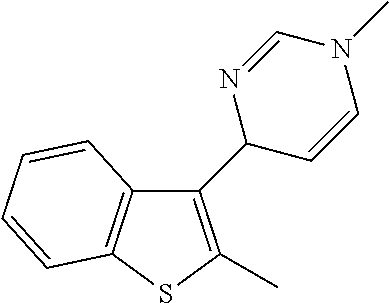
C12=C(SC(C)=C1C1C=CN(C)C=N1)C=CC=C2
